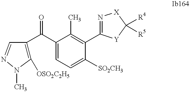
C1([OSO2C2H5])=C(C(C2=CC=C([SO2CH3])C(C3=N[X]C([R4])([R5])[Y]3)=C2C)=O)C=NN1C
